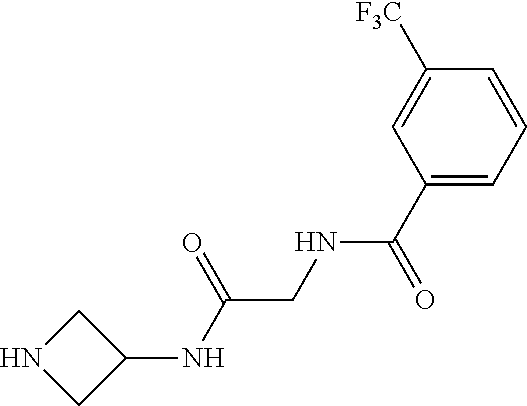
N1CC(NC(CNC(C2=CC=CC([F3C])=C2)=O)=O)C1
